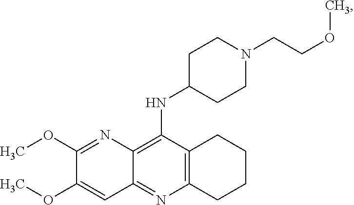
C12=C(N=C3C(=C1NC1CCN(CCOC)CC1)N=C(OC)C(OC)=C3)CCCC2
